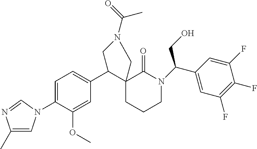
C1=C(N2C=C(C)N=C2)C(OC)=CC(C2C3(CCCN(C(CO)C4=CC(F)=C(F)C(F)=C4)C3=O)CN(C(=O)C)C2)=C1
